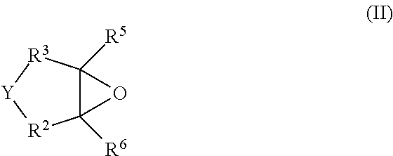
C12([R6])C([R5])([R3][Y][R2]1)O2
